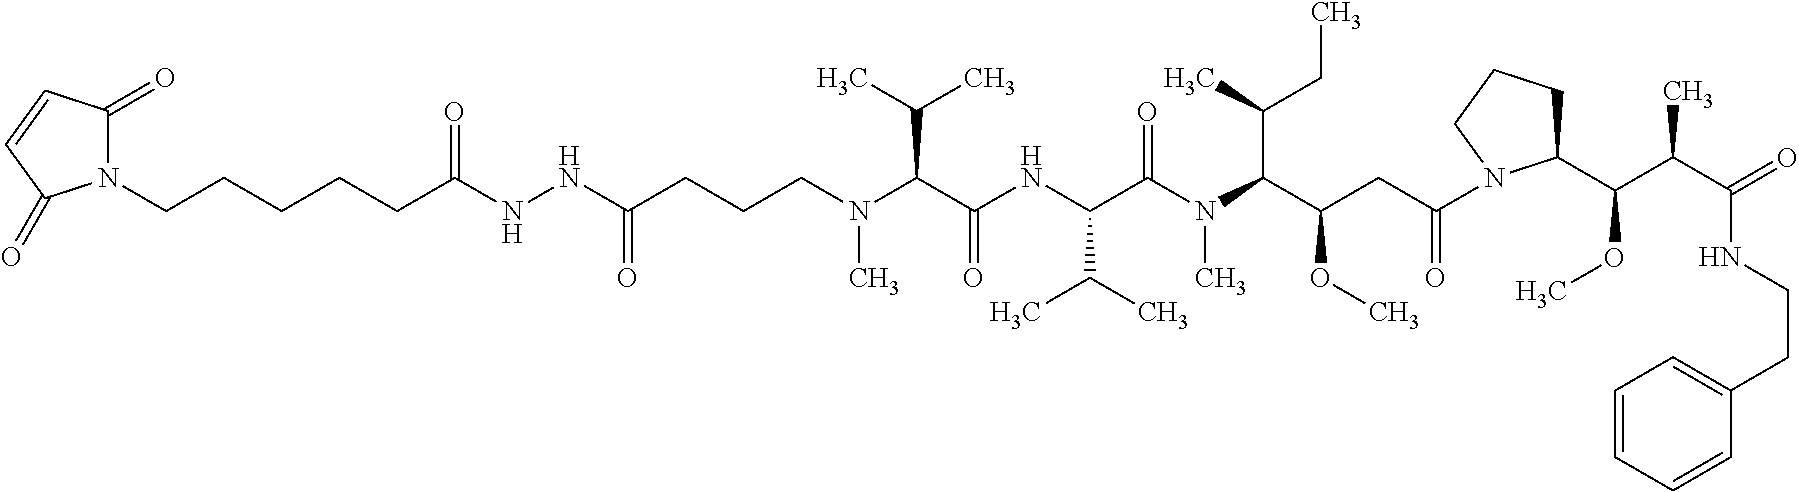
C(C(C(N(C(C(NC(C(N(CCCC(NNC(CCCCCN1C(=O)C=CC1=O)=O)=O)C)C(C)C)=O)C(C)C)=O)C)C(C)CC)OC)C(=O)N1C(C(C(C(=O)NCCC2=CC=CC=C2)C)OC)CCC1
